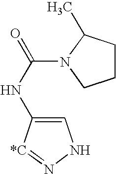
C1=C(NC(=O)N2C(C)CCC2)[*C]=NN1
